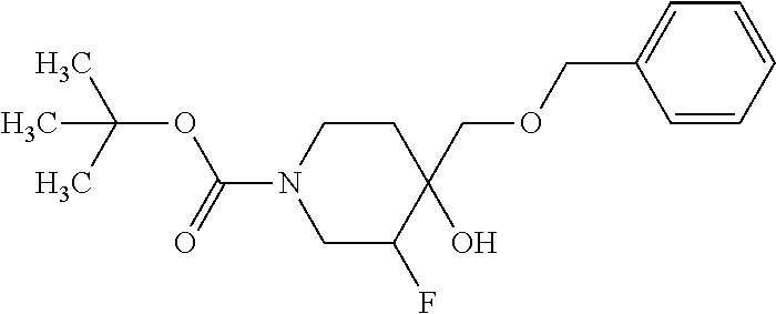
C(C1(O)CCN(C(=O)OC(C)(C)C)CC1F)OCC1=CC=CC=C1
